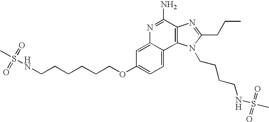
C1=C2C(=CC=C1OCCCCCCNS(C)(=O)=O)C1=C(C(N)=N2)N=C(CCC)N1CCCCNS(C)(=O)=O
